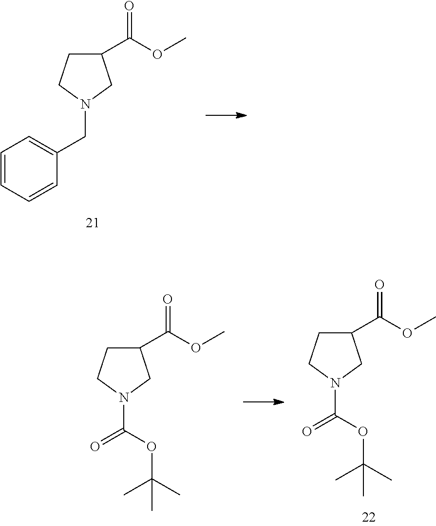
C1=CC=CC(CN2CC(C(OC)=O)CC2)=C1.C(N1CC(C(OC)=O)CC1)(OC(C)(C)C)=O.C(N1CC(C(OC)=O)CC1)(OC(C)(C)C)=O
